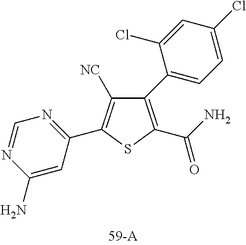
C1(N)=CC(C2=C([NC])C(C3=CC=C(Cl)C=C3Cl)=C(C(N)=O)S2)=NC=N1
